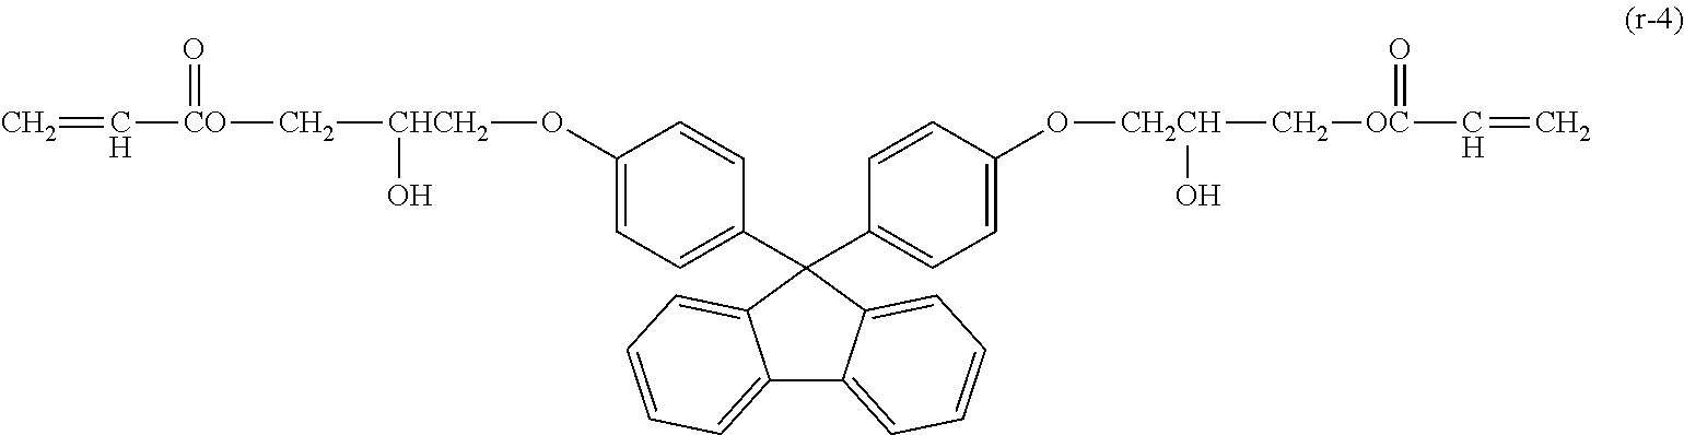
C12=CC=CC=C1C(C1=CC=C(O[CHCH2](O)C[CO](C=C)=O)C=C1)(C1=CC=C(O[CH2CH](O)C[OC](C=C)=O)C=C1)C1=CC=CC=C21
